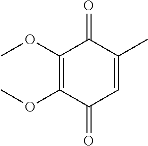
C1(OC)=C(OC)C(=O)C=C(C)C1=O
